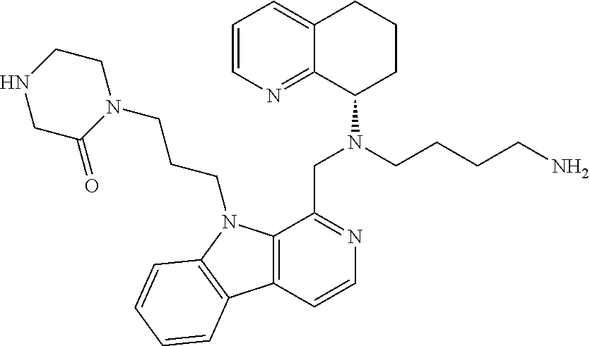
C1=CN=C2C(=C1)CCCC2N(CCCCN)CC1=NC=CC2=C1N(CCCN1CCNCC1=O)C1=C2C=CC=C1
